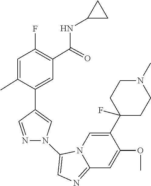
N12C(=NC=C1N1C=C(C3=CC(C(NC4CC4)=O)=C(F)C=C3C)C=N1)C=C(OC)C(C1(F)CCN(C)CC1)=C2
